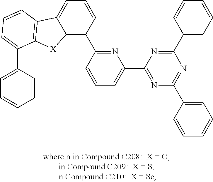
C12=C(C3=NC(C4=NC(C5=CC=CC=C5)=NC(C5=CC=CC=C5)=N4)=CC=C3)C=CC=C1C1=C([X]2)C(C2=CC=CC=C2)=CC=C1
